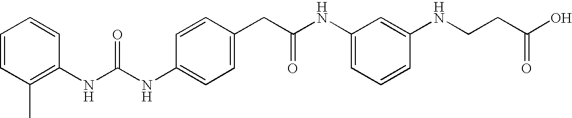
C1=CC(CC(NC2=CC=CC(NCCC(O)=O)=C2)=O)=CC=C1NC(NC1=C(C)C=CC=C1)=O
